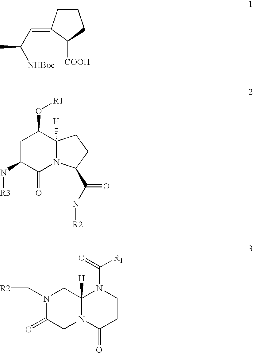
C1CC(=CC(C)[NHBoc])C([COOH])C1.C1C(N[R3])C(=O)N2C([H])(C1O[R1])CCC2C(=O)N[R2].N1(C[R2])C(=O)CN2C([H])(C1)N(C([R1])=O)CCC2=O
